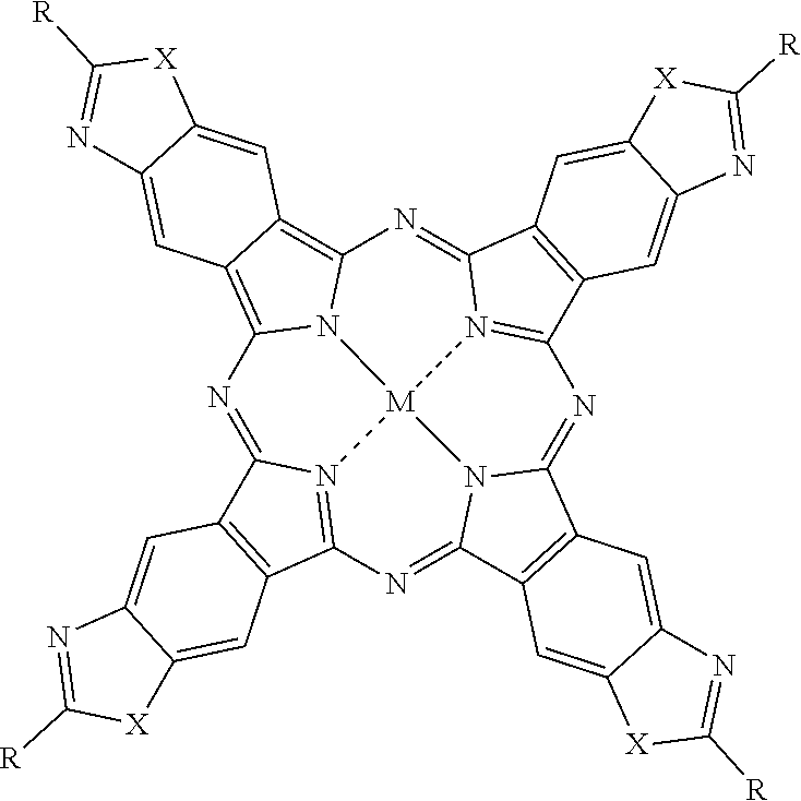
N1=C2N3=C(N=C4N5C(=NC6=N7C(=NC8=C9C(=C1N8[M]753)C=C1C(=C9)[X]C([R])=N1)C1=C6C=C3C(=C1)[X]C([R])=N3)C1=C4C=C3C(=C1)N=C([R])[X]3)C1=C2C=C2C(=C1)[X]C([R])=N2
